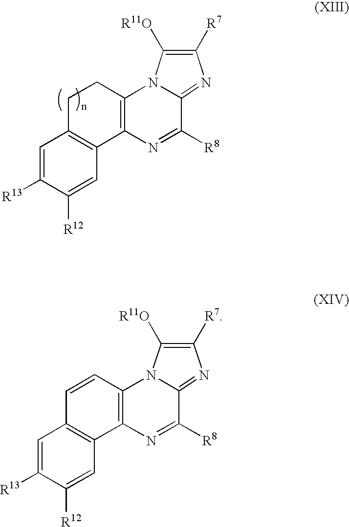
C12=C(N=C([R8])C3=NC([R7])=C([R11O])N13)C1=C(CC2)C=C([R13])C([R12])=C1.C12=C(N=C([R8])C3=NC([R7])=C([R11O])N13)C1=C(C=C2)C=C([R13])C([R12])=C1
